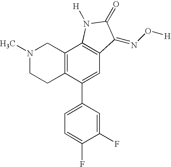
N1(C)CCC2=C(C1)C1=C(C=C2C2=CC=C(F)C(F)=C2)C(=NO[H])C(=O)N1[H]
